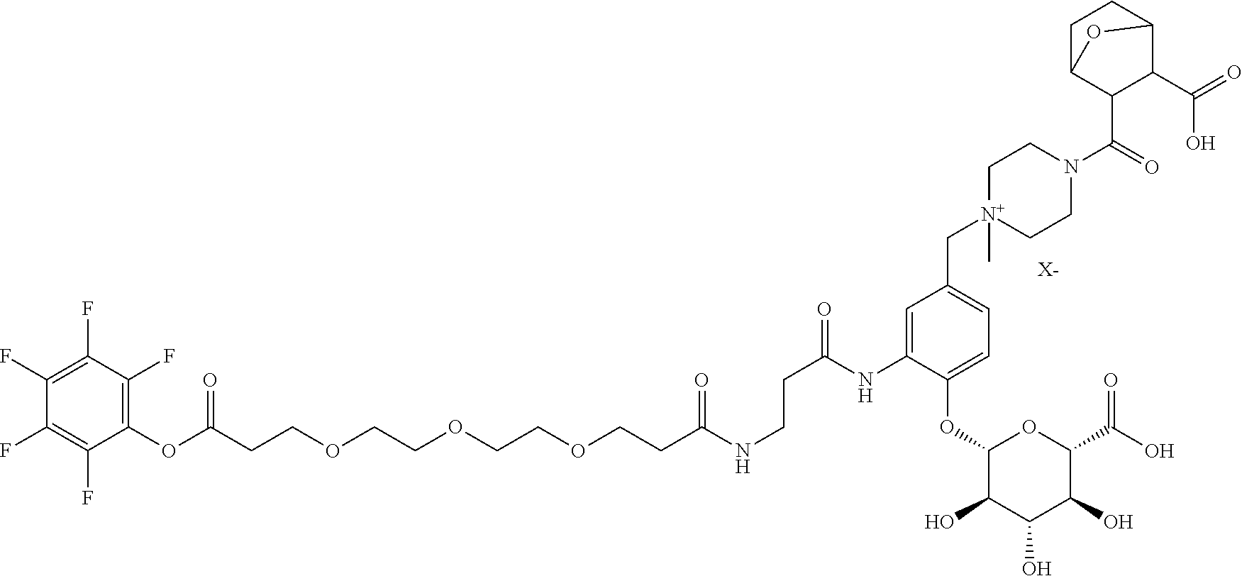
C(CCOCCOCCOCCC(NCCC(=O)NC1=CC(C[N+]2(C)CCN(C(=O)C3C(C(=O)O)C4CCC3O4)CC2)=CC=C1OC1C(O)C(O)C(O)C(C(O)=O)O1)=O)(OC1=C(F)C(F)=C(F)C(F)=C1F)=O.[X-]
